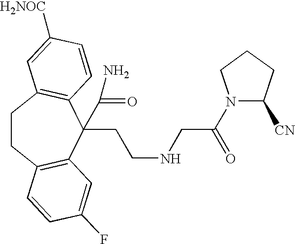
C1CC2=C(C(CCNCC(N3C([CN])CCC3)=O)(C(=O)N)C3=C1C=C([H2NOC])C=C3)C=C(F)C=C2
